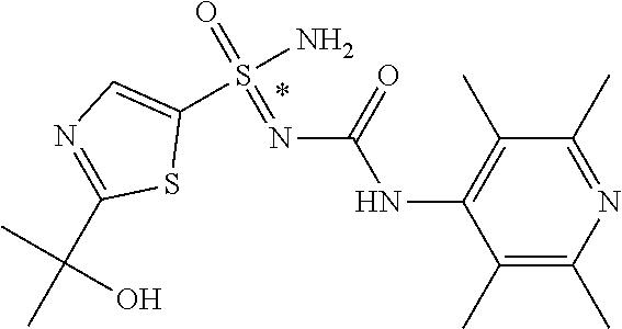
C1(C)=C(C)C(NC(N=S(=O)(N)C2=CN=C(C(C)(C)O)S2)=O)=C(C)C(C)=N1
